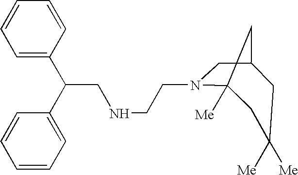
C(NCCN1C2([Me])CC(C1)CC([Me])([Me])C2)C(C1=CC=CC=C1)C1=CC=CC=C1
